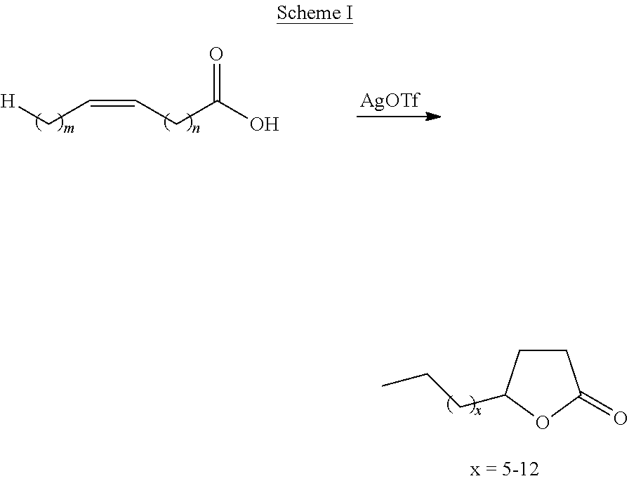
[AgOTf].[H]CC=CCC(O)=O.C1CC(CCC)OC1=O
